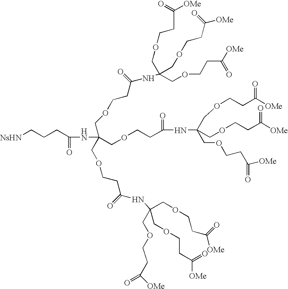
[NsHN]CCCC(=O)NC(COCCC(=O)NC(COCCC(=O)[OMe])(COCCC([OMe])=O)COCCC(=O)[OMe])(COCCC(NC(COCCC(=O)[OMe])(COCCC([OMe])=O)COCCC([OMe])=O)=O)COCCC(=O)NC(COCCC([OMe])=O)(COCCC([OMe])=O)COCCC(=O)[OMe]
